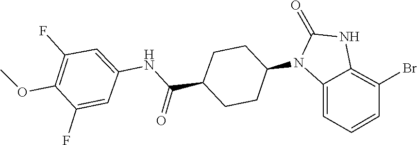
O=C1NC2=C(Br)C=CC=C2N1C1CCC(C(NC2=CC(F)=C(OC)C(F)=C2)=O)CC1
